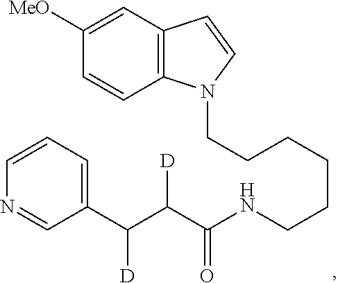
C12=C(C=C([MeO])C=C1)C=CN2CCCCCCNC(C(C(C1=CC=CN=C1)[D])[D])=O
